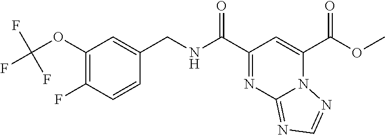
O(C(C1=CC(C(NCC2=CC(OC(F)(F)F)=C(F)C=C2)=O)=NC2=NC=NN12)=O)C
